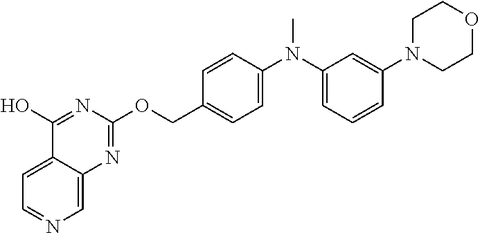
C1=C2C(=CN=C1)N=C(OCC1=CC=C(N(C3=CC=CC(N4CCOCC4)=C3)C)C=C1)N=C2O
